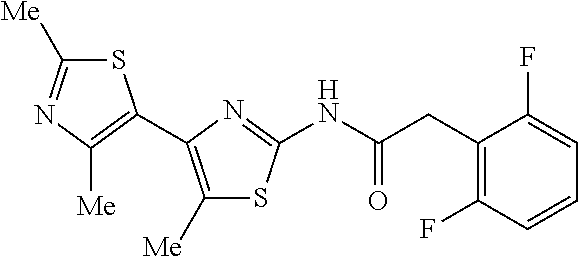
S1C([Me])=NC([Me])=C1C1=C([Me])SC(NC(CC2=C(F)C=CC=C2F)=O)=N1
